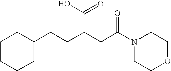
C1CCCC(CCC(CC(N2CCOCC2)=O)C(O)=O)C1
